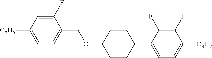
C1(F)=CC([C2H5])=CC=C1COC1CCC(C2=CC=C([C3H7])C(F)=C2F)CC1
